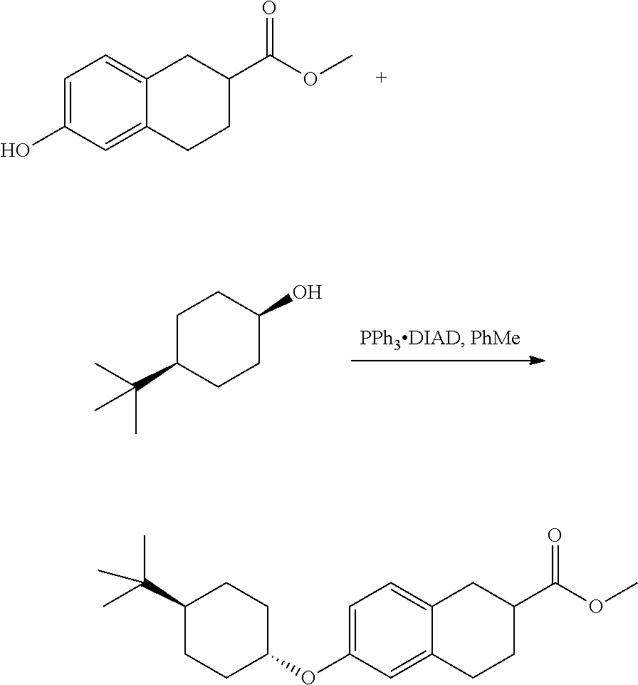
C1C(C(C)(C)C)CCC(O)C1.C1=C(O)C=C2C(=C1)CC(C(OC)=O)CC2.C1=C(OC2CCC(C(C)(C)C)CC2)C=C2C(=C1)CC(C(OC)=O)CC2
